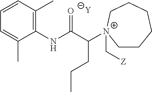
[Y].C1=C(C)C(NC(C([N+]2(C[Z])CCCCCC2)CCC)=O)=C(C)C=C1
